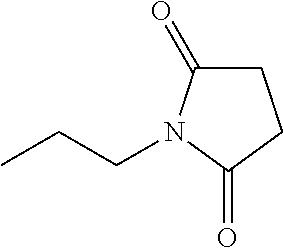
C1(=O)N(CCC)C(=O)CC1
